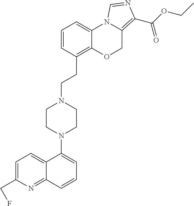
C1=C(CF)N=C2C(=C1)C(N1CCN(CCC3=C4C(=CC=C3)N3C(=C(C(OCC)=O)N=C3)CO4)CC1)=CC=C2
